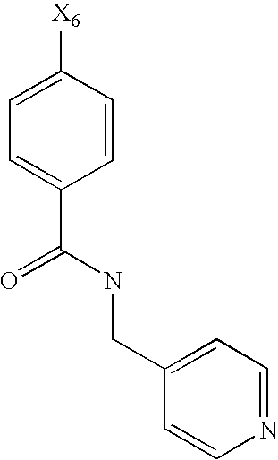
C1=CC([X6])=CC=C1C(NCC1=CC=NC=C1)=O
